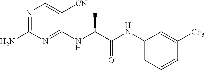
C1(NC(C(NC2=CC=CC([CF3])=C2)=O)C)=NC(N)=NC=C1[CN]
